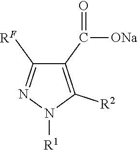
C1(C([ONa])=O)=C([R2])N([R1])N=C1[RF]
